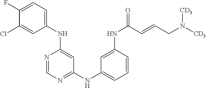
C1(F)=CC=C(NC2=CC(NC3=CC=CC(NC(=O)C=CCN([CD3])[CD3])=C3)=NC=N2)C=C1Cl
